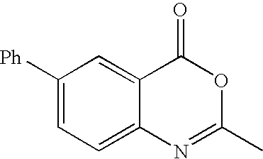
C12=CC([Ph])=CC=C1N=C(C)OC2=O
